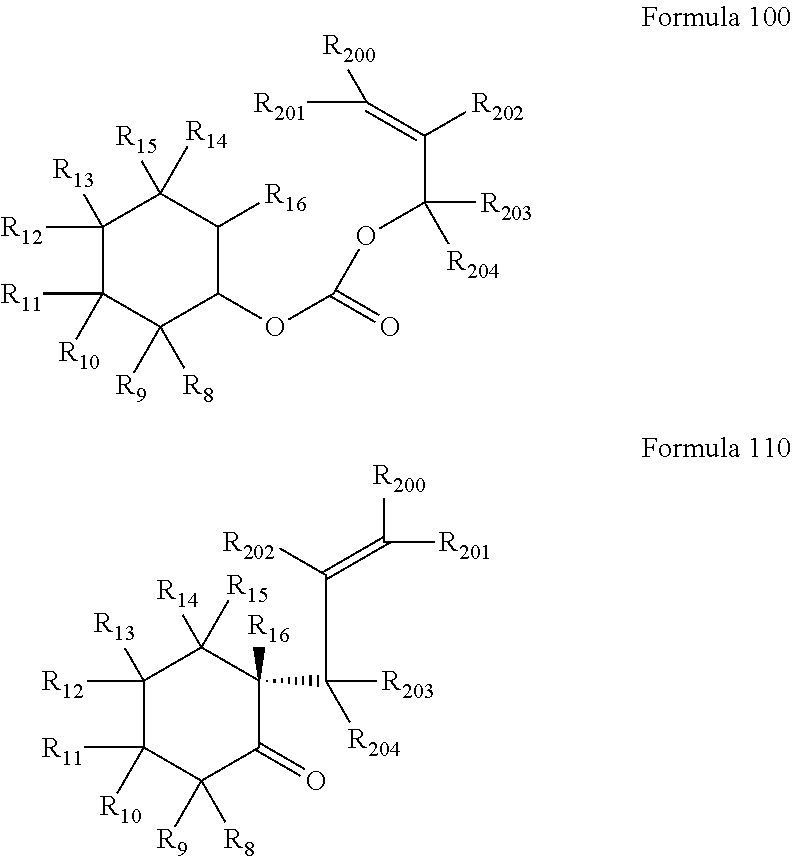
C1([R12])([R13])C([R11])([R10])C([R9])([R8])C(OC(=O)OC(C([R202])=C([R201])[R200])([R203])[R204])C([R16])C1([R14])[R15].C1([R12])([R13])C([R11])([R10])C([R9])([R8])C(=O)C(C(C(=C([R200])[R201])[R202])([R203])[R204])([R16])C1([R15])[R14]
